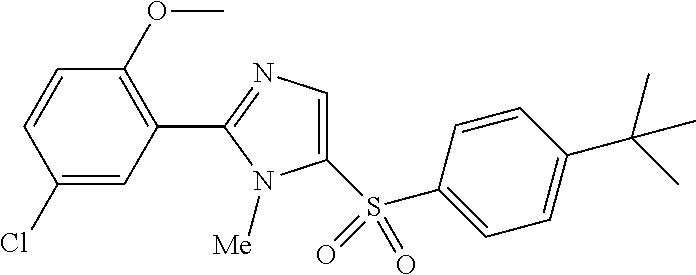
C1(S(=O)(C2=CC=C(C(C)(C)C)C=C2)=O)=CN=C(C2=C(OC)C=CC(Cl)=C2)N1[Me]
